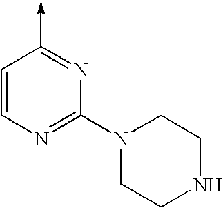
C1=CN=C(N2CCNCC2)N=C1->C
